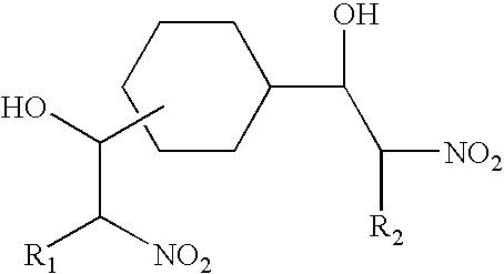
C1CCCCC1C(O)C([R2])[NO2].CC(O)C([R1])[NO2]
